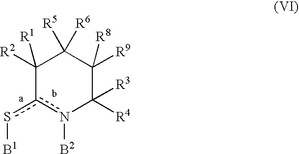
C1([R2])([R1])c(s[B1])n([B2])C([R4])([R3])C([R9])([R8])C1([R5])[R6]
